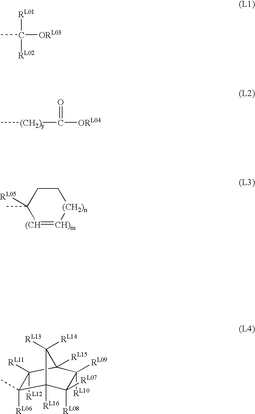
[RL01]C(C)([ORL03])[RL02].C[(CH2)y]C(=O)[ORL04].C1CC(C)([RL05])[(CH]=[CH)m][(CH2)n]1.C1([RL12])([RL11])C([RL06])(C)C2([RL16])C([RL08])([RL07])C([RL10])([RL09])C1([RL15])C2([RL13])[RL14]
